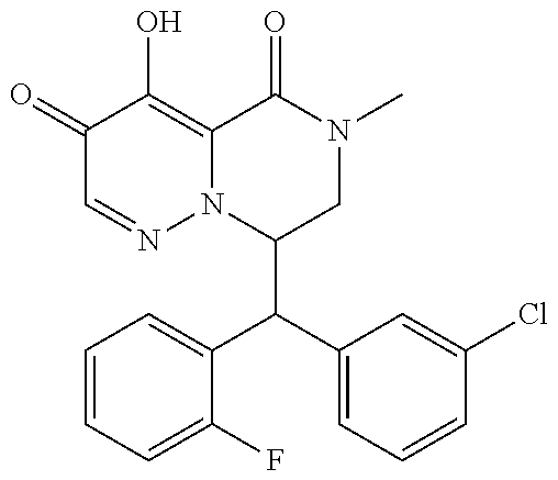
C1(C(C2=CC=CC=C2F)C2=CC=CC(Cl)=C2)CN(C)C(=O)C2=C(O)C(=O)C=NN12
